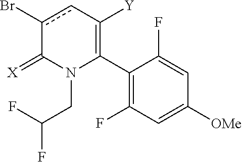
C1(C2=C([Y])cc(Br)C(=[X])N2CC(F)F)=C(F)C=C([OMe])C=C1F
